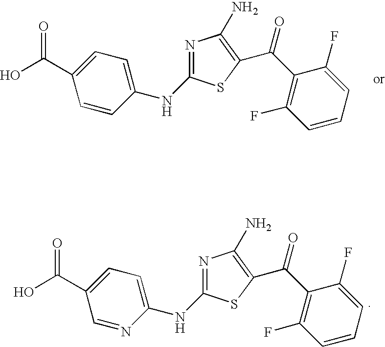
OC(C1=CC=C(NC2=NC(N)=C(C(C3=C(F)C=CC=C3F)=O)S2)C=C1)=O.OC(C1=CC=C(NC2=NC(N)=C(C(C3=C(F)C=CC=C3F)=O)S2)N=C1)=O
